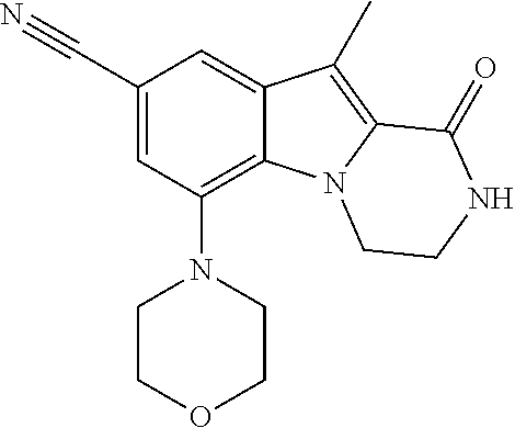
C1(C#N)=CC(N2CCOCC2)=C2C(=C1)C(C)=C1N2CCNC1=O
